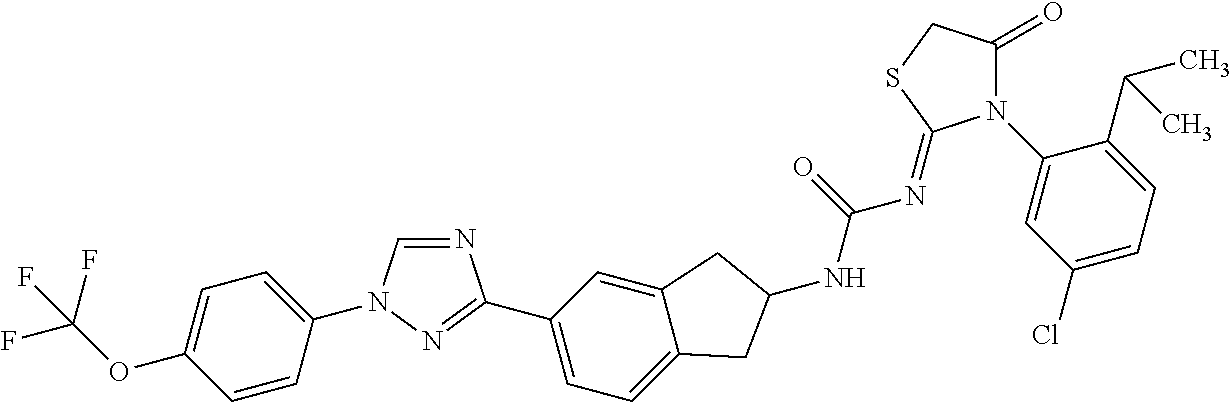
C1=CC(N2C=NC(C3=CC=C4C(=C3)CC(NC(=O)N=C3N(C5=CC(Cl)=CC=C5C(C)C)C(=O)CS3)C4)=N2)=CC=C1OC(F)(F)F
